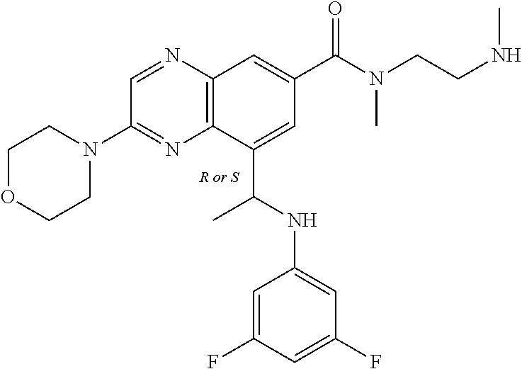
C12=C(N=CC(N3CCOCC3)=N1)C=C(C(N(CCNC)C)=O)C=C2C(NC1=CC(F)=CC(F)=C1)C.[R or S]
